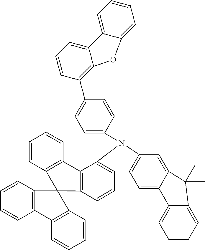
C12=CC=C(N(C3=CC=CC4=C3C3=C(C=CC=C3)C43C4=C(C=CC=C4)C4=C3C=CC=C4)C3=CC=C(C4=C5C(=CC=C4)C4=CC=CC=C4O5)C=C3)C=C1C(C)(C)C1=CC=CC=C21
